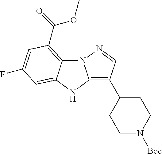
N12C3=C(C(=O)OC)C=C(F)C=C3NC1=C(C1CCN([Boc])CC1)C=N2
